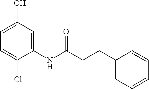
C1=C(Cl)C(NC(=O)CCC2=CC=CC=C2)=CC(O)=C1
